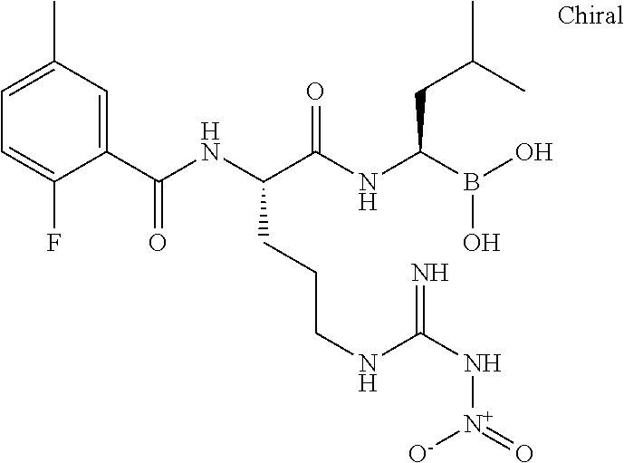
C1(C(NC(C(NC(B(O)O)CC(C)C)=O)CCCNC(N[N+](=O)[O-])=N)=O)=CC(C)=CC=C1F
